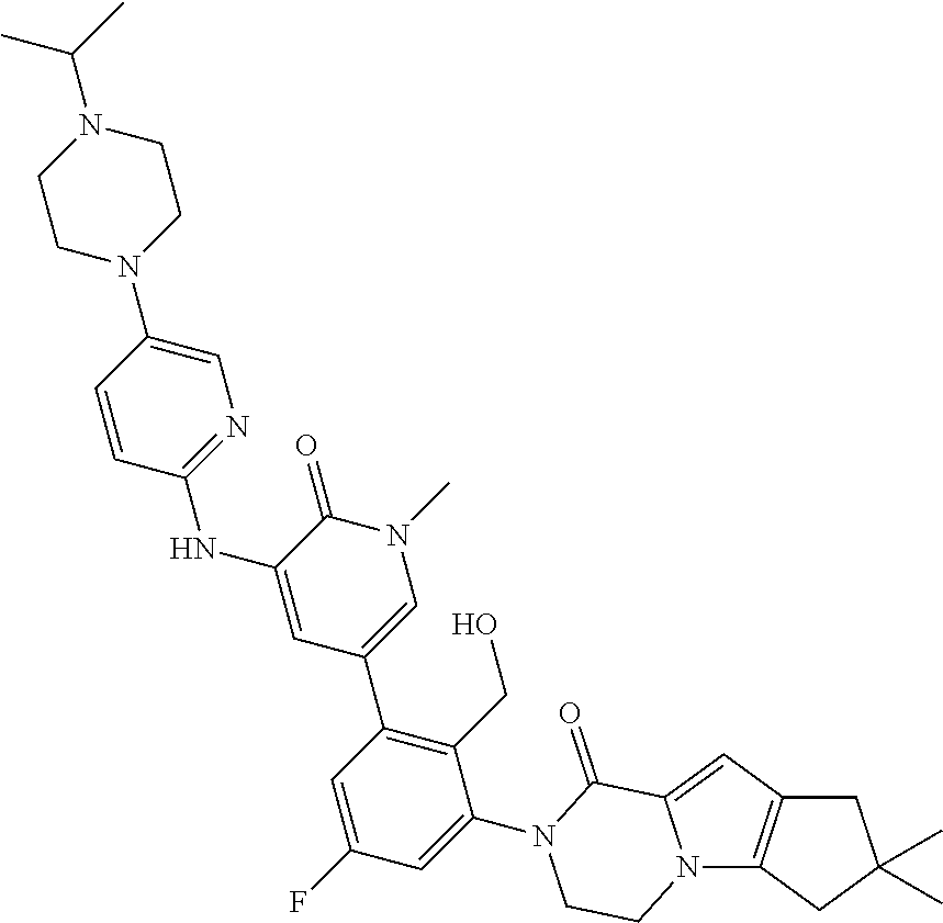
N12C3=C(C=C1C(=O)N(C1=CC(F)=CC(C4=CN(C)C(=O)C(NC5=NC=C(N6CCN(C(C)C)CC6)C=C5)=C4)=C1CO)CC2)CC(C)(C)C3
